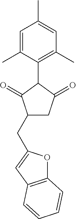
C1=C(C)C(C2C(=O)C(CC3=CC4=C(O3)C=CC=C4)CC2=O)=C(C)C=C1C
